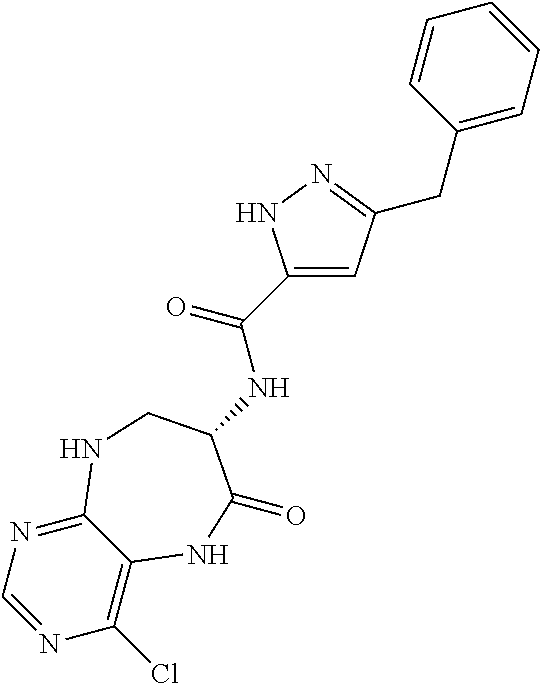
C1(Cl)=C2C(=NC=N1)NCC(NC(C1=CC(CC3=CC=CC=C3)=NN1)=O)C(=O)N2
